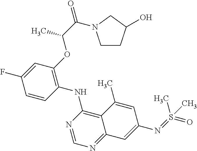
C1=CC(NC2=C3C(=NC=N2)C=C(N=S(=O)(C)C)C=C3C)=C(OC(C(=O)N2CCC(O)C2)C)C=C1F
